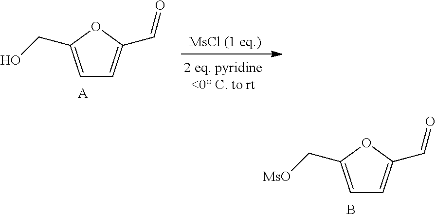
C1=C(C[MsO])OC(C=O)=C1.B.C1=C(CO)OC(C=O)=C1.[A]
